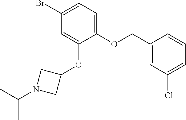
C1(Br)=CC=C(OCC2=CC(Cl)=CC=C2)C(OC2CN(C(C)C)C2)=C1
